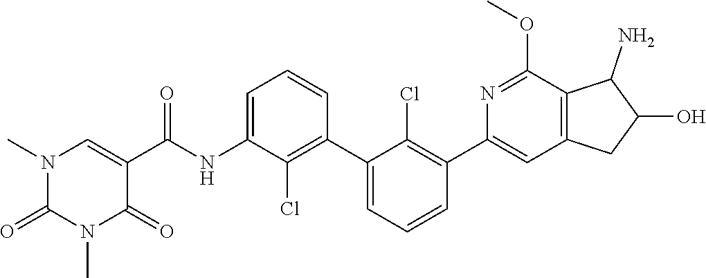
CN1C(=O)N(C)C=C(C(=O)NC2=CC=CC(C3=CC=CC(C4=CC5=C(C(OC)=N4)C(N)C(O)C5)=C3Cl)=C2Cl)C1=O
